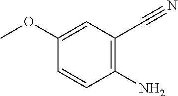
C(C1=C(N)C=CC(OC)=C1)#N
